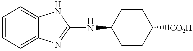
C1=CC=C2C(=C1)NC(NC1CCC([CO2H])CC1)=N2
